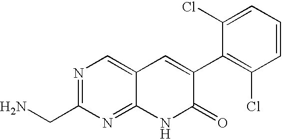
N1=C(CN)N=C2C(=C1)C=C(C1=C(Cl)C=CC=C1Cl)C(=O)N2
